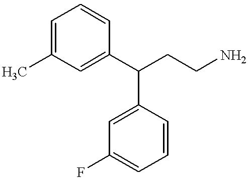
C1=C(C(CCN)C2=CC(F)=CC=C2)C=CC=C1C
